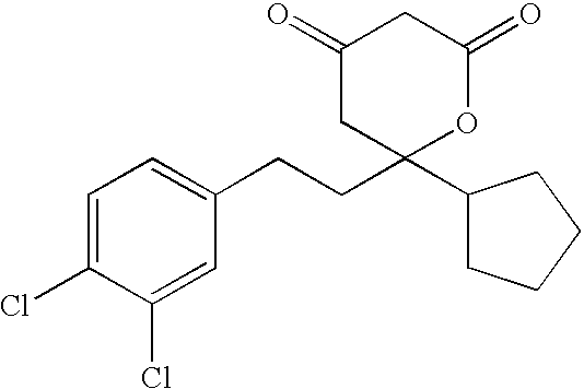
ClC1=CC=C(CCC2(C3CCCC3)OC(=O)CC(=O)C2)C=C1Cl
